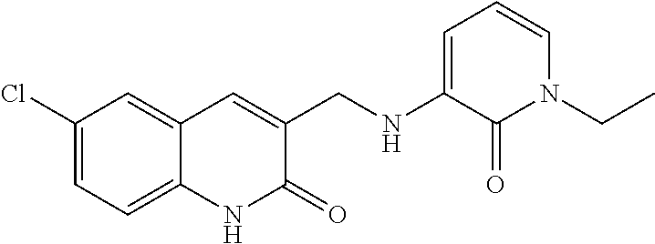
C1(NCC2=CC3=CC(Cl)=CC=C3NC2=O)=CC=CN(CC)C1=O
